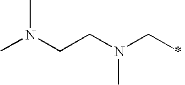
CN(CCN(CC)C)C
